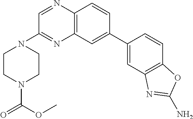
C12=C(C=C(C3=CC4=C(C=C3)OC(N)=N4)C=C1)N=C(N1CCN(C(=O)OC)CC1)C=N2
